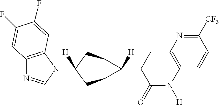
C12=C(N(C3([H])CC4C(C3)C4(C(C(N([H])C3=CN=C([CF3])C=C3)=O)C)[H])C=N1)C=C(F)C(F)=C2
